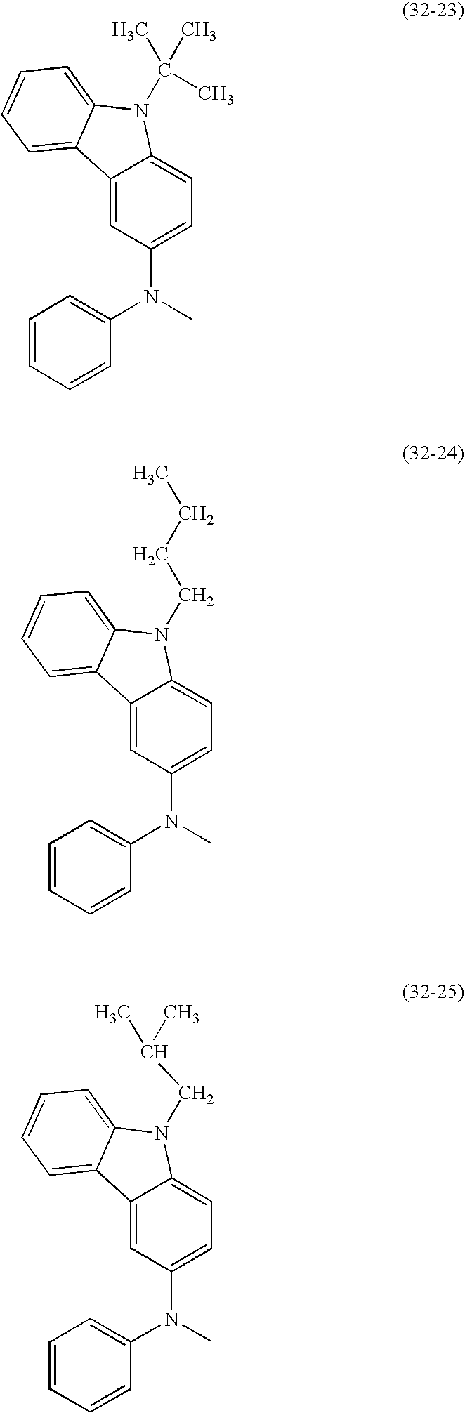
C12=CC(N(C3=CC=CC=C3)C)=CC=C1N(C(C)(C)C)C1=CC=CC=C21.C12=CC(N(C3=CC=CC=C3)C)=CC=C1N(CCCC)C1=CC=CC=C21.C12=CC(N(C3=CC=CC=C3)C)=CC=C1N(CC(C)C)C1=CC=CC=C21
